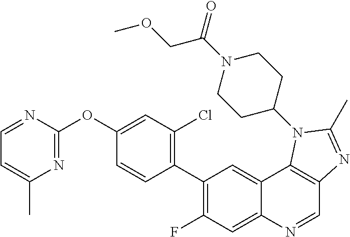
C1=NC(OC2=CC(Cl)=C(C3=C(F)C=C4C(=C3)C3=C(C=N4)N=C(C)N3C3CCN(C(=O)COC)CC3)C=C2)=NC(C)=C1
